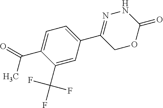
C1(C(F)(F)F)=CC(C2=NNC(=O)OC2)=CC=C1C(C)=O
